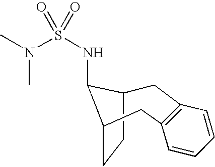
C1C2CCC(C2NS(N(C)C)(=O)=O)CC2=C1C=CC=C2
